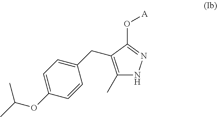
C1(OC(C)C)=CC=C(CC2=C(C)NN=C2O[A])C=C1
